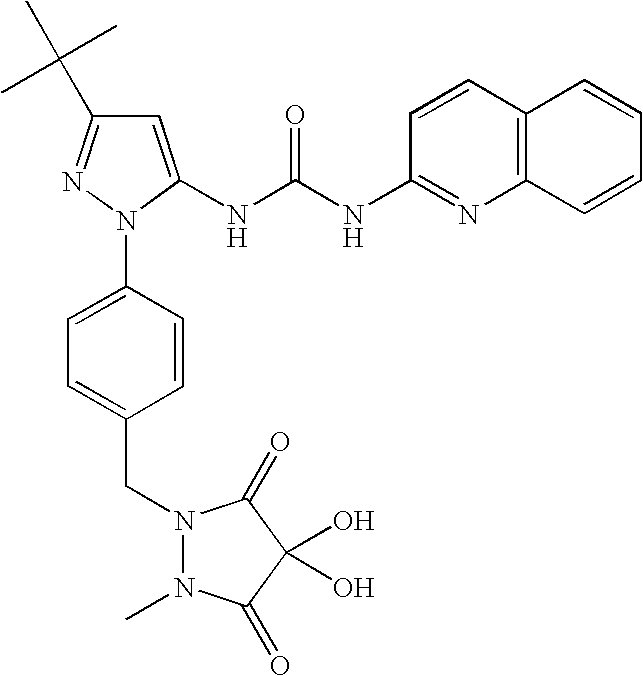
C1=C(NC(NC2=NC3=C(C=C2)C=CC=C3)=O)N(C2=CC=C(CN3N(C)C(=O)C(O)(O)C3=O)C=C2)N=C1C(C)(C)C
